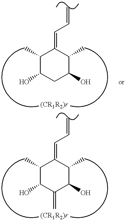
C1(C)C(O)C(=C)C(O)C(C)C1=CC=C.[(CR1R2)r].C1(C)C(O)CC(O)C(C)C1=CC=C.[(CR1R2)r]
